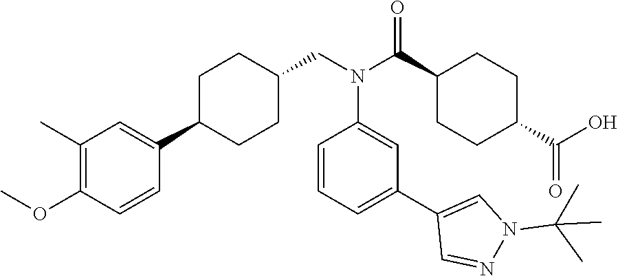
C1(C)=C(OC)C=CC(C2CCC(CN(C(C3CCC(C(O)=O)CC3)=O)C3=CC(C4=CN(C(C)(C)C)N=C4)=CC=C3)CC2)=C1
